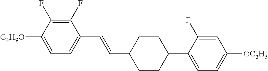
C1(F)=C(F)C([C4H9O])=CC=C1C=CC1CCC(C2=CC=C([OC2H5])C=C2F)CC1
